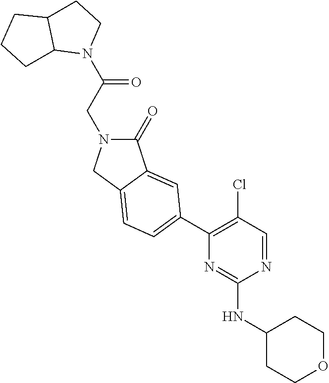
N1(C(CN2C(=O)C3=CC(C4=C(Cl)C=NC(NC5CCOCC5)=N4)=CC=C3C2)=O)CCC2C1CCC2
